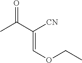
CC(C([CN])=COCC)=O
